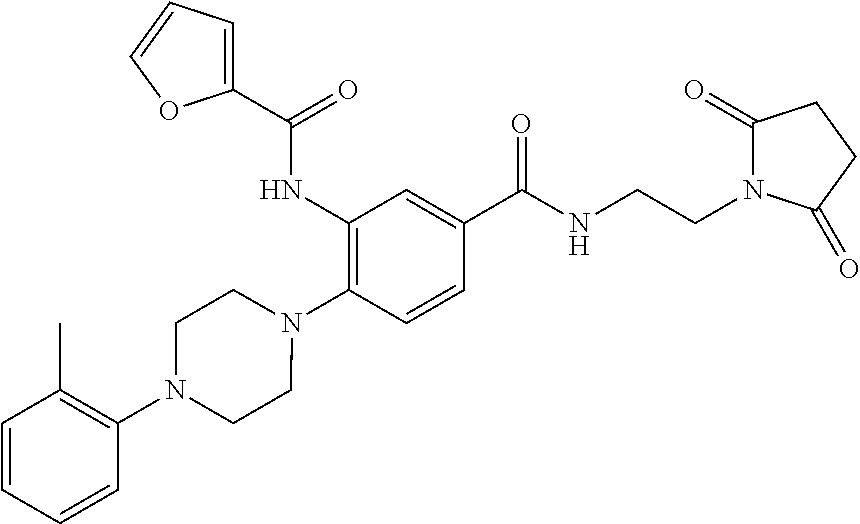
C1(NC(=O)C2=CC=CO2)=C(N2CCN(C3=C(C)C=CC=C3)CC2)C=CC(C(NCCN2C(=O)CCC2=O)=O)=C1
